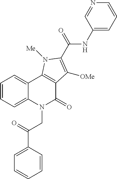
C1=CC=C2C(=C1)C1=C(C(=O)N2CC(C2=CC=CC=C2)=O)C([OMe])=C(C(=O)NC2=CC=CN=C2)N1[Me]
